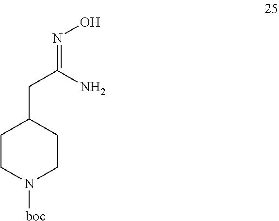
C1CN([boc])CCC1CC(=NO)N
